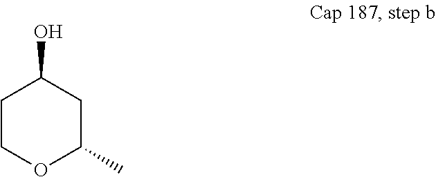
C1(O)CCOC(C)C1
